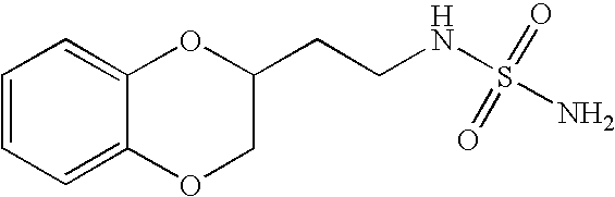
C1=CC=C2C(=C1)OC(CCNS(=O)(=O)N)CO2
